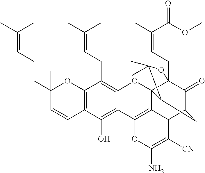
C12=C(C=CC(CCC=C(C)C)(C)O1)C(O)=C1C(=C2CC=C(C)C)OC23C4(CC=C(C)C(OC)=O)C(=O)C(CC2C(C)(C)O4)C2C3=C1OC(N)=C2[CN]
